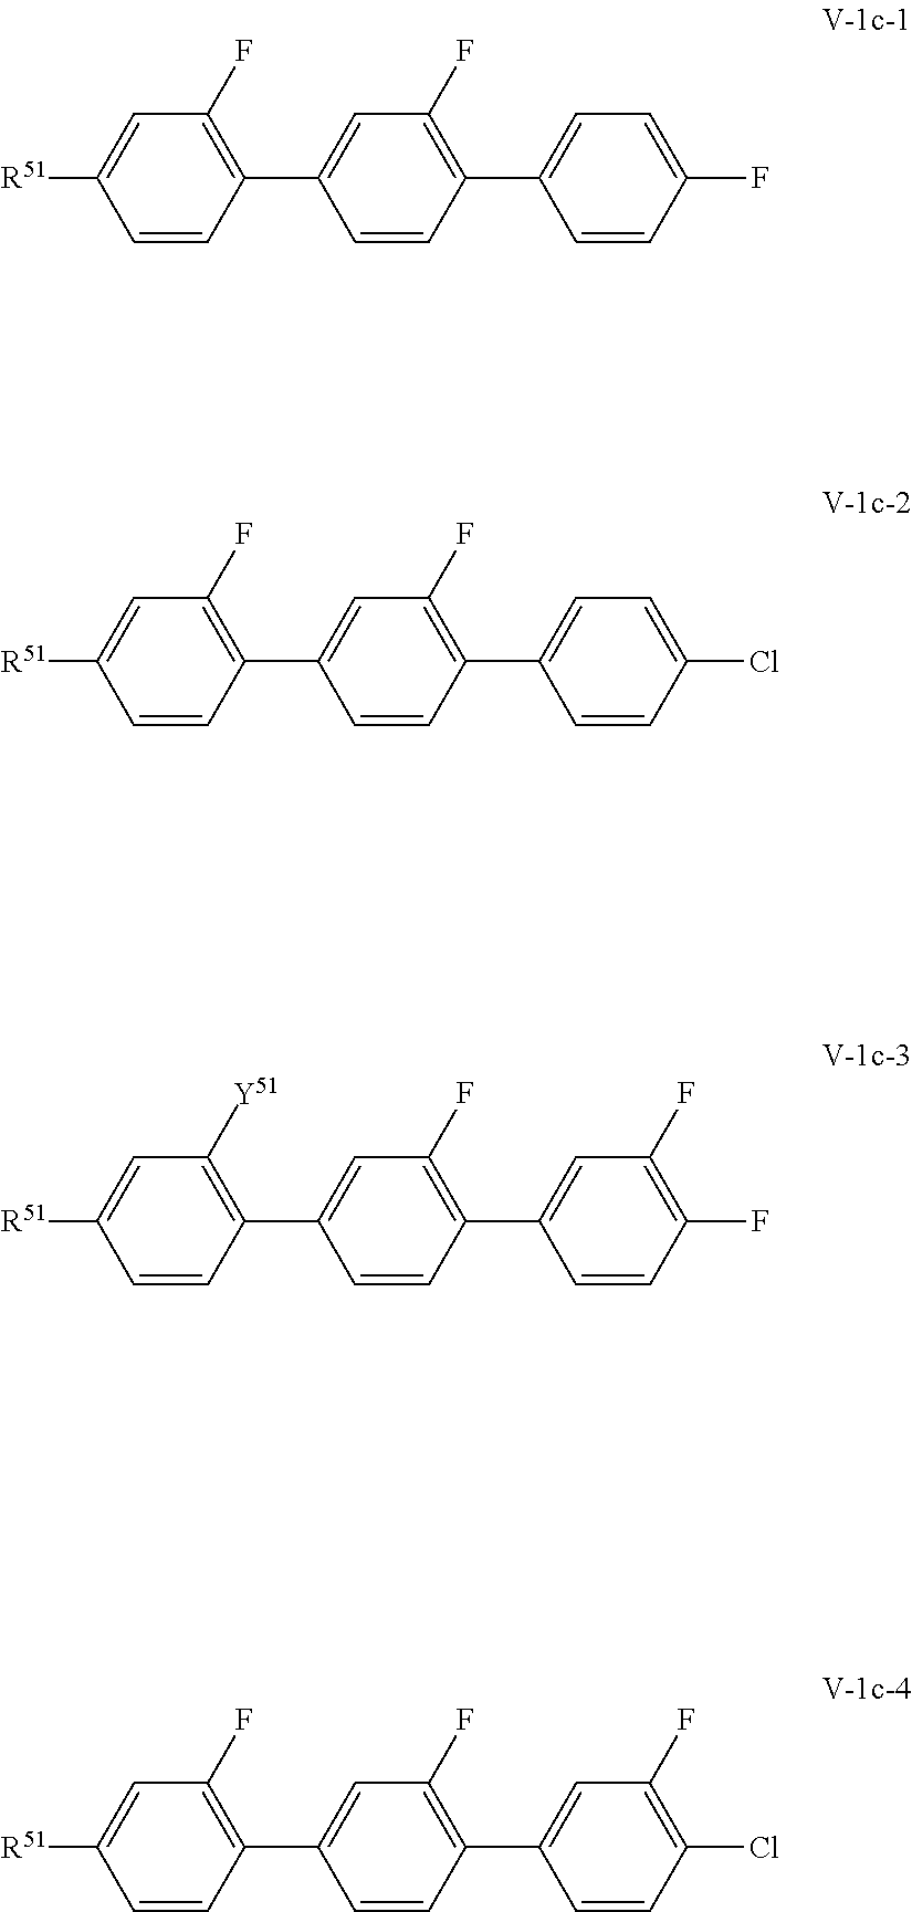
C1=CC(C2=CC(F)=C(C3=CC=C(F)C=C3)C=C2)=C(F)C=C1[R51].C1=CC(C2=CC(F)=C(C3=CC=C(Cl)C=C3)C=C2)=C(F)C=C1[R51].C1=CC(C2=CC(F)=C(C3=CC(F)=C(F)C=C3)C=C2)=C([Y51])C=C1[R51].C1=CC(C2=CC(F)=C(C3=CC(F)=C(Cl)C=C3)C=C2)=C(F)C=C1[R51]
